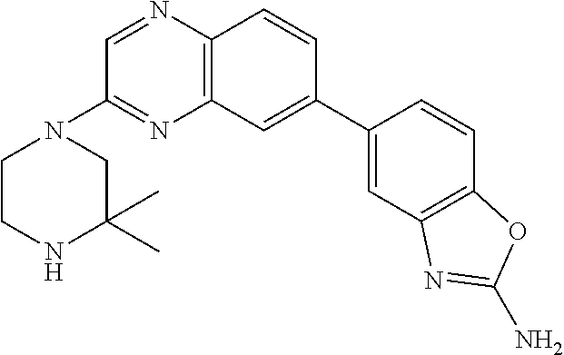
C12=C(C=CC(C3=CC4=C(C=C3)OC(N)=N4)=C1)N=CC(N1CCNC(C)(C)C1)=N2
